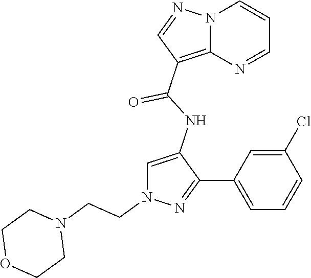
N12C(=C(C(NC3=CN(CCN4CCOCC4)N=C3C3=CC=CC(Cl)=C3)=O)C=N1)N=CC=C2
